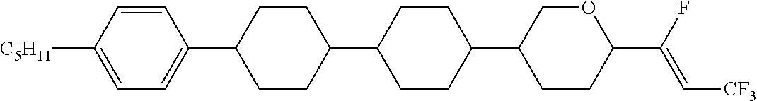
C1=C([C5H11])C=CC(C2CCC(C3CCC(C4CCC(C(F)=C[CF3])OC4)CC3)CC2)=C1
